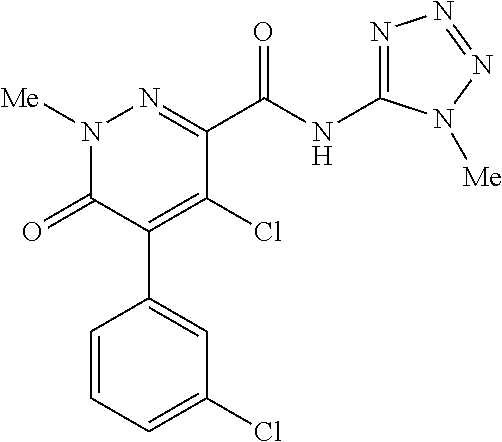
C1(C(NC2=NN=NN2[Me])=O)=NN([Me])C(=O)C(C2=CC(Cl)=CC=C2)=C1Cl
